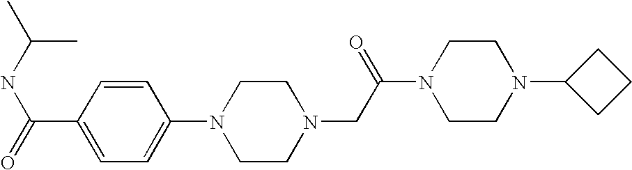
C(NC(=O)C1=CC=C(N2CCN(CC(N3CCN(C4CCC4)CC3)=O)CC2)C=C1)(C)C
